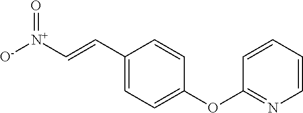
C1(C=C[N+]([O-])=O)=CC=C(OC2=NC=CC=C2)C=C1
